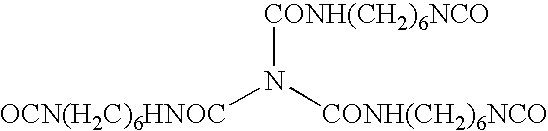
[OCN(H2C)6HNOC]N([CONH(CH2)6NCO])[CONH(CH2)6NCO]
